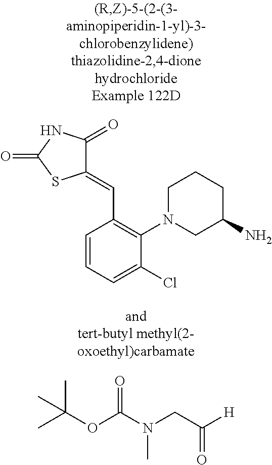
C1=CC=C(Cl)C(N2CC(N)CCC2)=C1C=C1C(=O)NC(=O)S1.C(CN(C(=O)OC(C)(C)C)C)(=O)[H]
